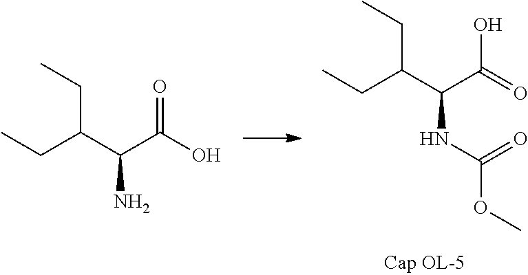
C(C(C(O)=O)N)(CC)CC.C(C(C(=O)O)NC(=O)OC)(CC)CC
